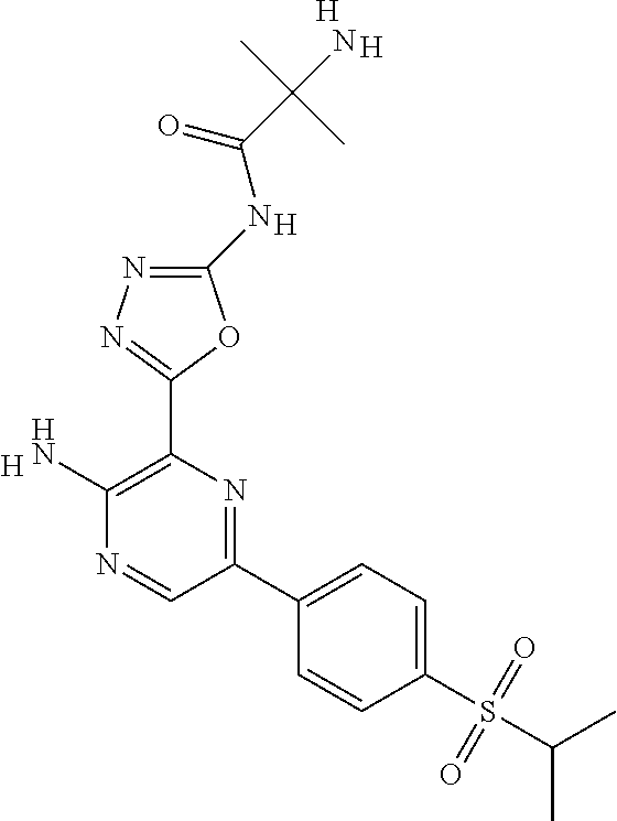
[H].C1(N)=C(C2=NN=C(NC(C(N)(C)C)=O)O2)N=C(C2=CC=C(S(C(C)C)(=O)=O)C=C2)C=N1.[H].[H].[H]
